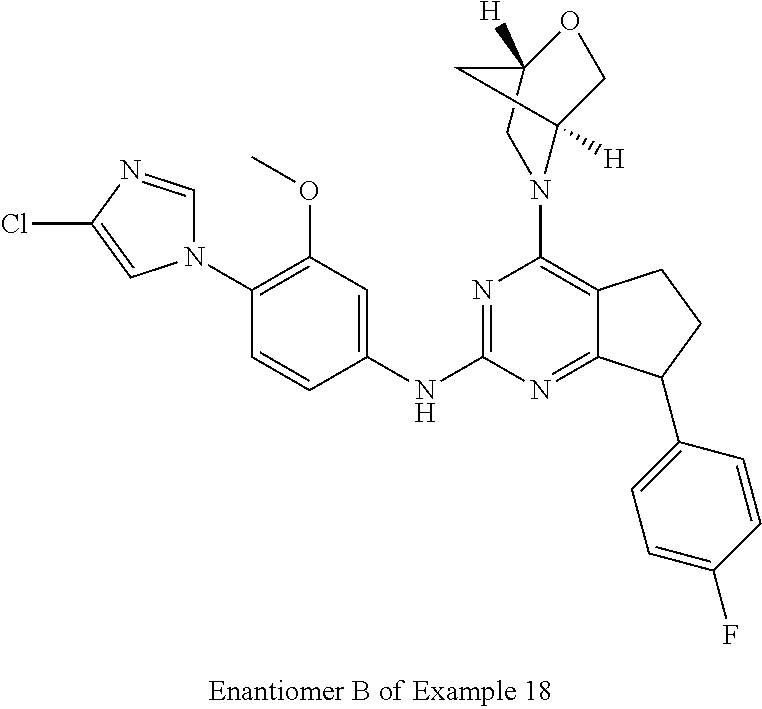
N1(C2=C(OC)C=C(NC3=NC(N4C5([H])COC([H])(C4)C5)=C4C(=N3)C(C3=CC=C(F)C=C3)CC4)C=C2)C=NC(Cl)=C1
